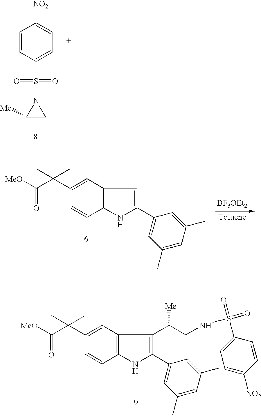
C1=CC(S(N2C([Me])C2)(=O)=O)=CC=C1[NO2].C12=C(NC(C3=CC(C)=CC(C)=C3)=C1)C=CC(C(C([MeO])=O)(C)C)=C2.[BF3OEt2].C12=C(NC(C3=CC(C)=CC(C)=C3)=C1C(CNS(C1=CC=C([NO2])C=C1)(=O)=O)[Me])C=CC(C(C([MeO])=O)(C)C)=C2
